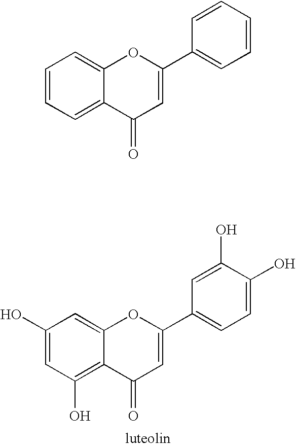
C1(O)=CC(O)=C2C(=C1)OC(C1=CC=C(O)C(O)=C1)=CC2=O.C1=CC=C2C(=C1)OC(C1=CC=CC=C1)=CC2=O
